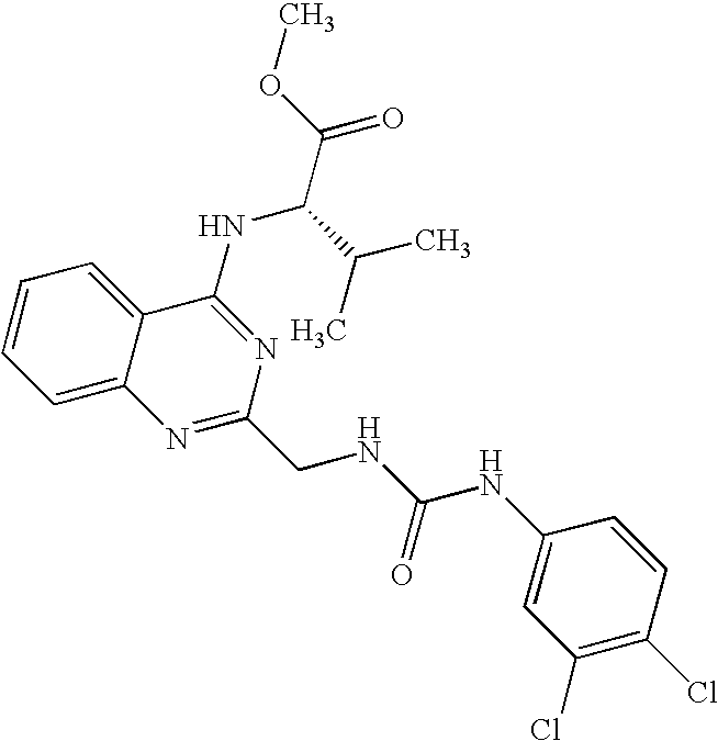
C1=CC=C2C(=C1)C(NC(C(C)C)C(=O)OC)=NC(CNC(NC1=CC(Cl)=C(Cl)C=C1)=O)=N2
